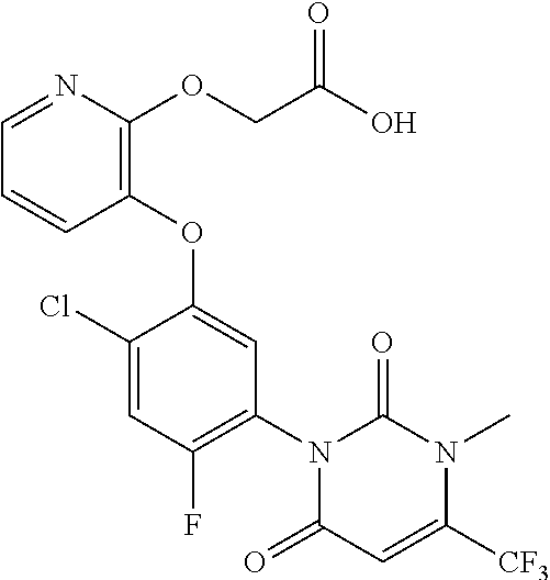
C1(Cl)=CC(F)=C(N2C(=O)C=C([CF3])N(C)C2=O)C=C1OC1=C(OCC(O)=O)N=CC=C1
